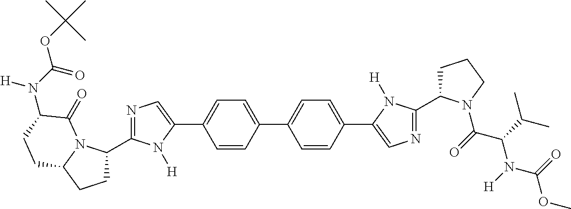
C1=C(C2=CC=C(C3=CN=C(C4CCCN4C(C(N(C(OC)=O)[H])C(C)C)=O)N3[H])C=C2)C=CC(C2=CN=C(C3CCC4N3C(=O)C(N([H])C(OC(C)(C)C)=O)CC4)N2[H])=C1
